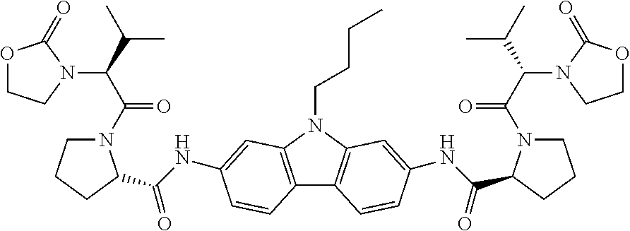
C12=C(N(CCCC)C3=C1C=CC(NC(C1N(C(C(C(C)C)N4C(=O)OCC4)=O)CCC1)=O)=C3)C=C(NC(C1N(C(C(C(C)C)N3CCOC3=O)=O)CCC1)=O)C=C2
